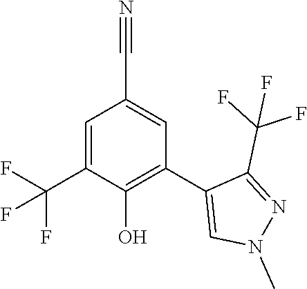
C1=C(C(F)(F)F)C(O)=C(C2=CN(C)N=C2C(F)(F)F)C=C1C#N
